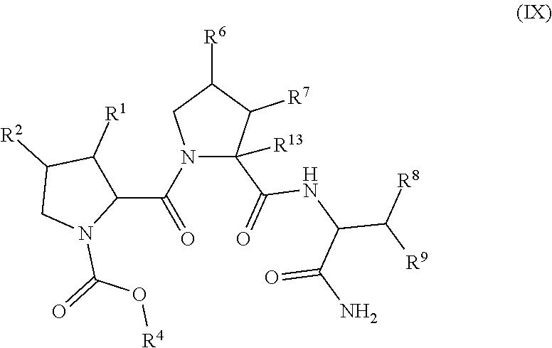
C1(C(N2C(C(=O)NC(C([R9])[R8])C(N)=O)([R13])C([R7])C([R6])C2)=O)C([R1])C([R2])CN1C(O[R4])=O
